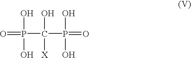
O=P(C(P(=O)(O)O)(O)[X])(O)O
